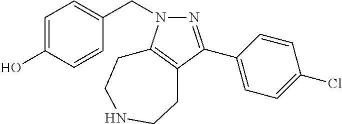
N1(CC2=CC=C(O)C=C2)N=C(C2=CC=C(Cl)C=C2)C2=C1CCNCC2
